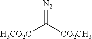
[N2]=C([CO2CH3])[H3CO2C]
